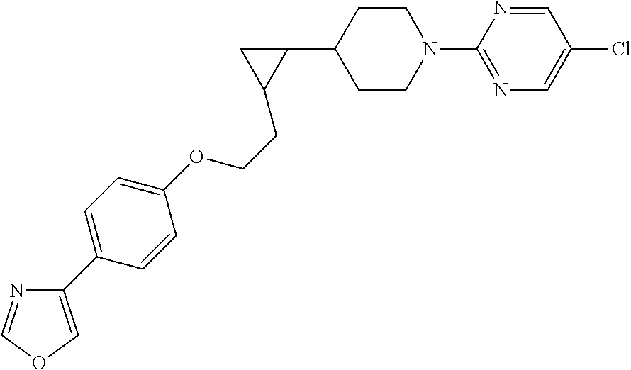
C1CN(C2=NC=C(Cl)C=N2)CCC1C1CC1CCOC1=CC=C(C2=COC=N2)C=C1
